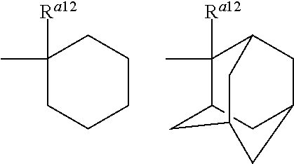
C1(C)([Ra12])CCCCC1.C1(C)([Ra12])C2CC3CC1CC(C2)C3
